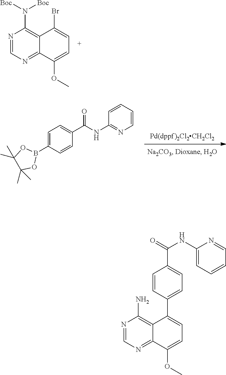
N1=CN=C2C(=C1N([Boc])[Boc])C(Br)=CC=C2OC.C1=C(B2OC(C)(C)C(C)(C)O2)C=CC(C(NC2=NC=CC=C2)=O)=C1.N1=CN=C2C(=C1N)C(C1=CC=C(C(=O)NC3=CC=CC=N3)C=C1)=CC=C2OC
